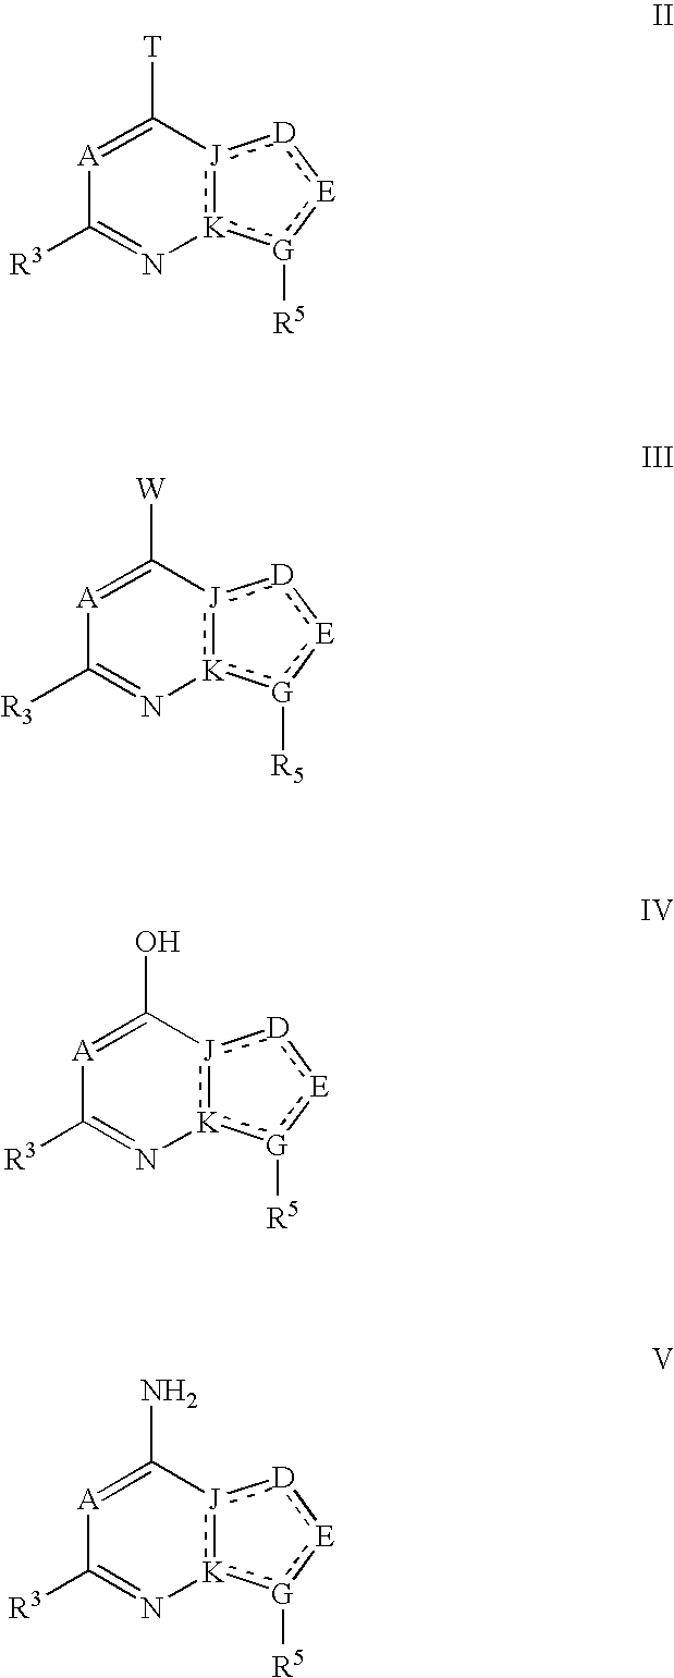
[K]12:[J](:[D]:[E]:[G]:1[R5])C([T])=[A]C([R3])=N2.[K]12:[J](:[D]:[E]:[G]:1[R5])C([W])=[A]C([R3])=N2.[K]12:[J](:[D]:[E]:[G]:1[R5])C(O)=[A]C([R3])=N2.[K]12:[J](:[D]:[E]:[G]:1[R5])C(N)=[A]C([R3])=N2
